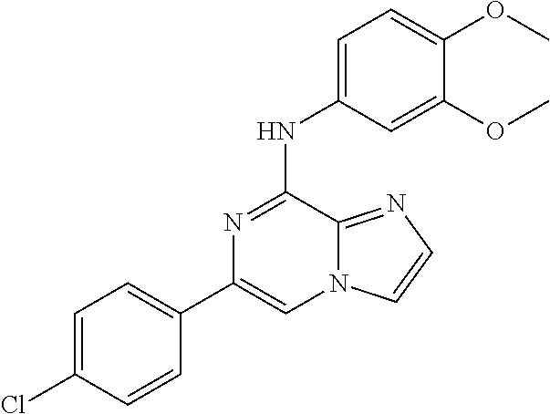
C1=C(Cl)C=CC(C2=CN3C(=NC=C3)C(NC3=CC=C(OC)C(OC)=C3)=N2)=C1
